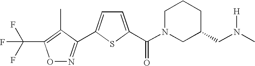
O1N=C(C2=CC=C(C(N3CC(CN(C)[H])CCC3)=O)S2)C(C)=C1C(F)(F)F
